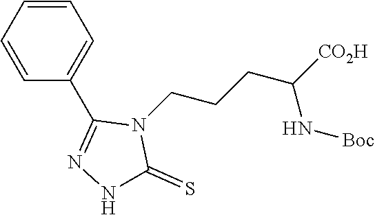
C1=CC=CC(C2=NNC(=S)N2CCCC([CO2H])N[Boc])=C1
